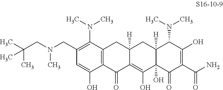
C12=C(C(=O)C3=C(O)C4(O)C([H])(CC3([H])C1)C(N(C)C)C(O)=C(C(N)=O)C4=O)C(O)=CC(CN(CC(C)(C)C)C)=C2N(C)C
